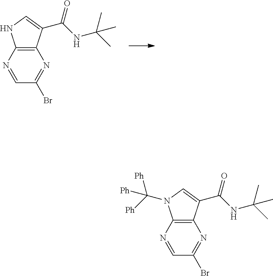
C12=C(C(C(NC(C)(C)C)=O)=CN1)N=C(Br)C=N2.C12=C(C(C(NC(C)(C)C)=O)=CN1C([Ph])([Ph])[Ph])N=C(Br)C=N2
